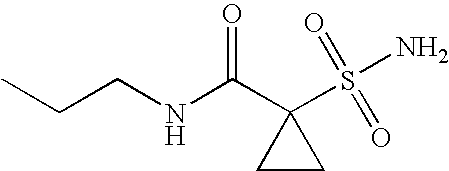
C1CC1(C(NCCC)=O)S(N)(=O)=O
